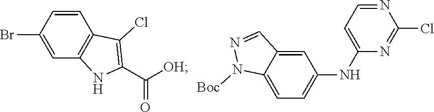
C12=C(C=CC(Br)=C1)C(Cl)=C(C(=O)[OH])N2.N1=CC2=CC(NC3=CC=NC(Cl)=N3)=CC=C2N1[Boc]
